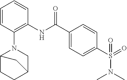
C1=CC(N2CC3CCC2C3)=C(NC(C2=CC=C(S(=O)(N(C)C)=O)C=C2)=O)C=C1
